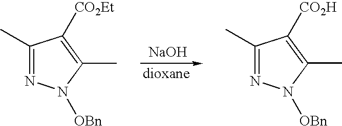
C1(C)=NN([OBn])C(C)=C1[CO2Et].C1(C)=NN([OBn])C(C)=C1[CO2H].[NaOH]
